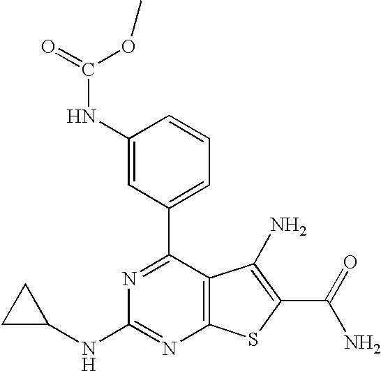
C1(NC(=O)OC)=CC(C2=NC(NC3CC3)=NC3=C2C(N)=C(C(N)=O)S3)=CC=C1
